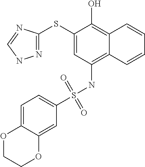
C1(SC2=NNC=N2)=CC(NS(C2=CC=C3C(=C2)OCCO3)(=O)=O)=C2C(=C1O)C=CC=C2
